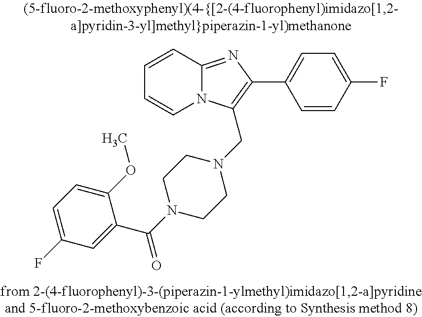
C1=CC2=NC(C3=CC=C(F)C=C3)=C(CN3CCN(C(C4=CC(F)=CC=C4OC)=O)CC3)N2C=C1
